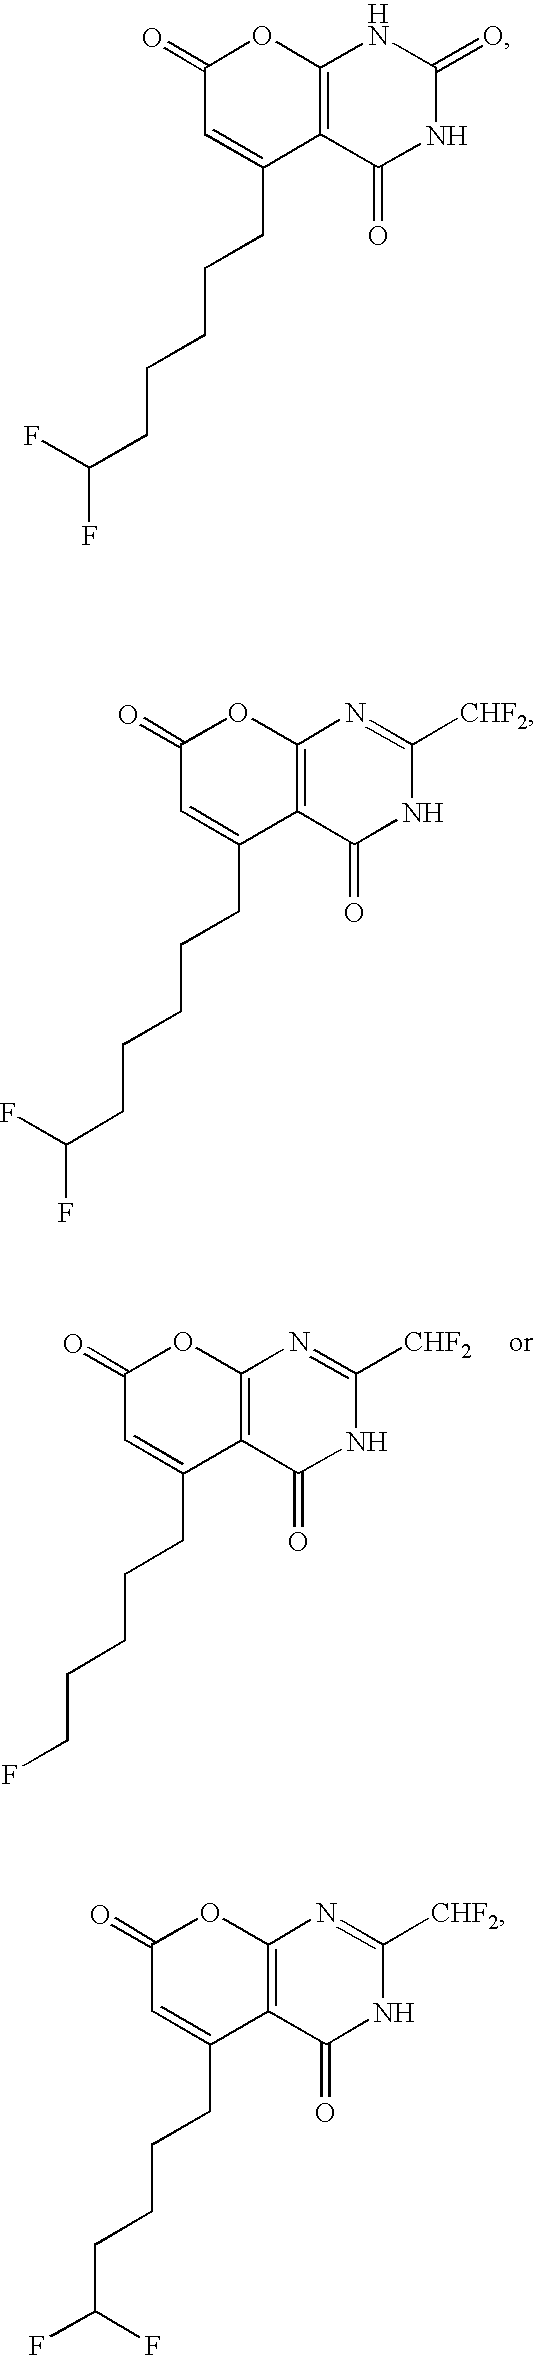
C1(=O)C=C(CCCCCF)C2=C(O1)N=C([CHF2])NC2=O.C1(=O)C=C(CCCCCC(F)F)C2=C(O1)NC(=O)NC2=O.C1(=O)C=C(CCCCCC(F)F)C2=C(O1)N=C([CHF2])NC2=O.C1(=O)C=C(CCCCC(F)F)C2=C(O1)N=C([CHF2])NC2=O
